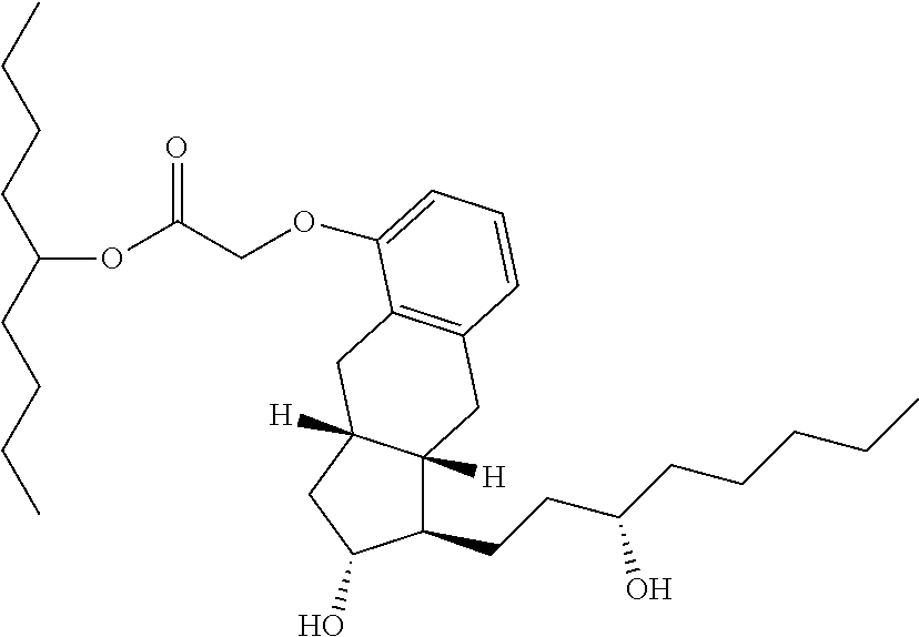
C1(CCC(CCCCC)O)C2([H])C([H])(CC1O)CC1=C(C2)C=CC=C1OCC(OC(CCCC)CCCC)=O
